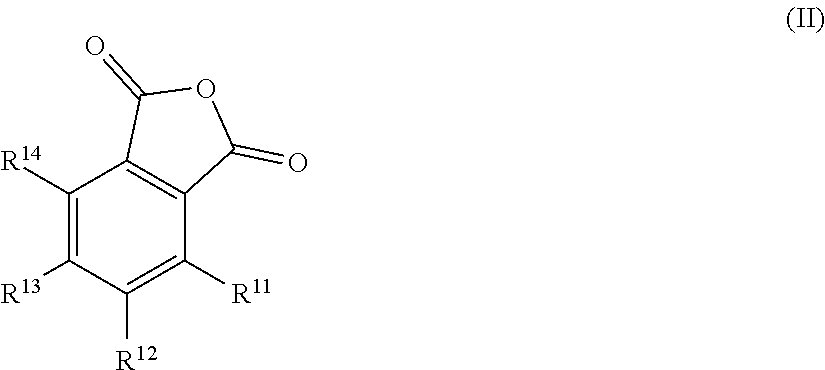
C12=C(C([R14])=C([R13])C([R12])=C1[R11])C(=O)OC2=O
